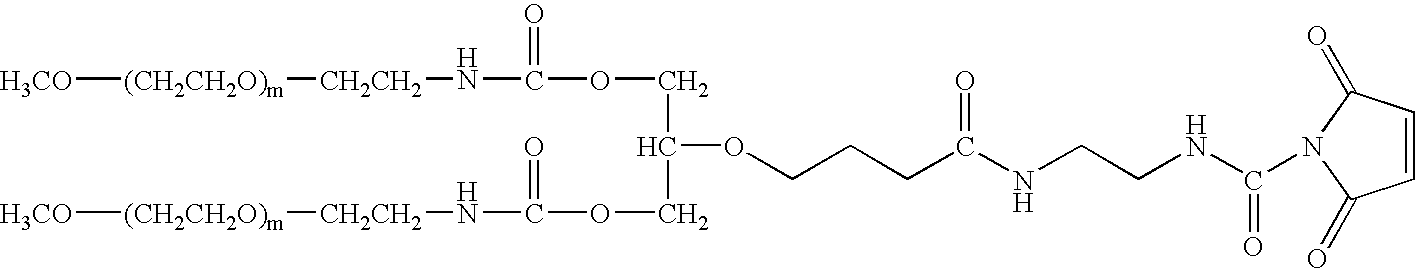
[H3CO][(CH2CH2O)m][CH2CH2]NC(OCC(COC(N[CH2CH2][(CH2CH2O)m][H3CO])=O)OCCCC(NCCNC(=O)N1C(=O)C=CC1=O)=O)=O
